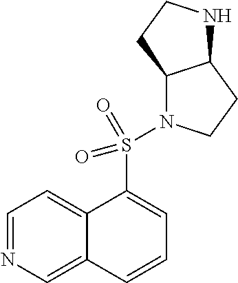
C1=NC=C2C(=C1)C(S(=O)(=O)N1C3C(CC1)NCC3)=CC=C2
